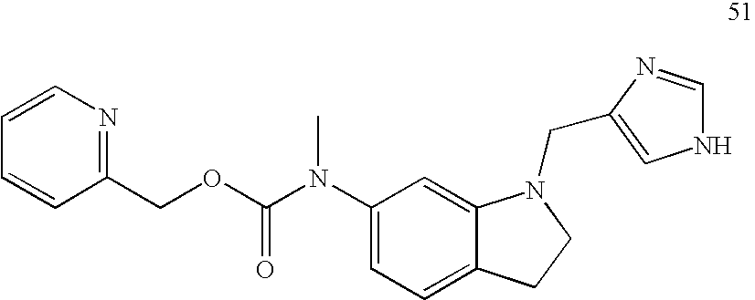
C1(N(C(=O)OCC2=NC=CC=C2)C)=CC=C2C(=C1)N(CC1=CNC=N1)CC2
